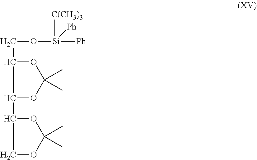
C(O[Si]([C(CH3)3])([Ph])[Ph])C1OC(C)(C)OC1C1OC(C)(C)OC1
